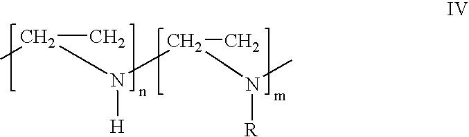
C(C)(C)N([H])C(N([R])C)C
